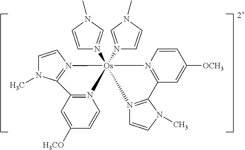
[2+].N12=C(C=C([OCH3])C=C1)C1=N(C=CN1C)[Os]21(N2=CN(C)C=C2)(N2=CN(C)C=C2)N2=C(N(C)C=C2)C2=N1C=CC([H3CO])=C2
